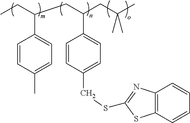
CCC(CC(CC(C)(C)C)C1=CC=C(CSC2=NC3=C(S2)C=CC=C3)C=C1)C1=CC=C(C)C=C1
